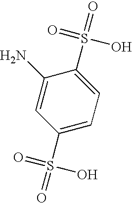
C1(N)=CC(S(=O)(O)=O)=CC=C1S(=O)(O)=O
